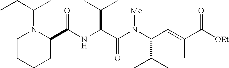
N(C(C(N(C(C(C)C)C=C(C)C([OEt])=O)[Me])=O)C(C)C)C(C1N(C(C)CC)CCCC1)=O
